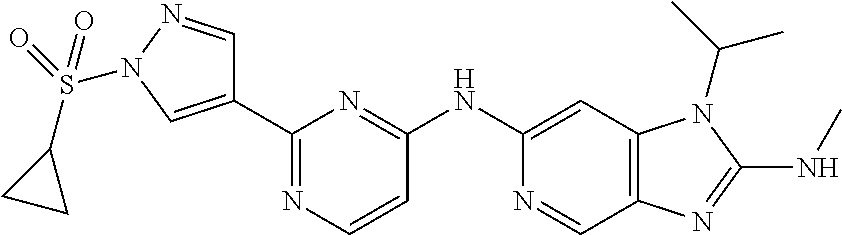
C1(NC2=CC3=C(C=N2)N=C(NC)N3C(C)C)=NC(C2=CN(S(=O)(C3CC3)=O)N=C2)=NC=C1
